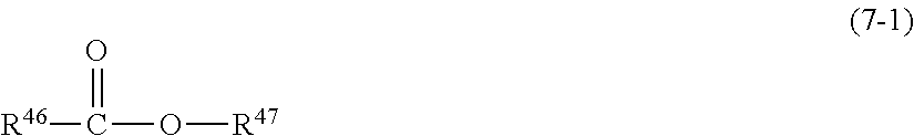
[R46]C(O[R47])=O
